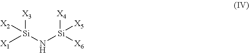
[Si](N[Si]([X6])([X4])[X5])([X1])([X3])[X2]
